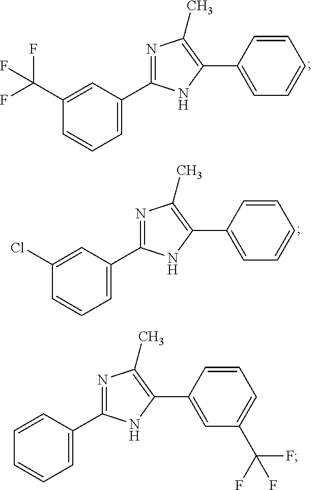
C1=C(C2=NC(C)=C(C3=CC=CC=C3)N2)C=C(C(F)(F)F)C=C1.C1=C(C2=NC(C)=C(C3=CC=CC=C3)N2)C=C(Cl)C=C1.C1=C(C2=NC(C)=C(C3=CC(C(F)(F)F)=CC=C3)N2)C=CC=C1
